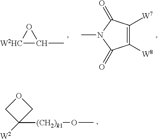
[W2HC]1C(C)O1.C1([W8])=C([W7])C(=O)N(C)C1=O.O1CC([W2])([(CH2)k1]OC)C1
